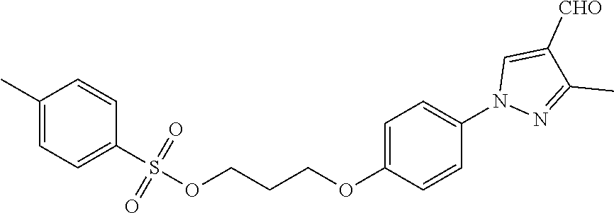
C1=C(OCCCOS(C2=CC=C(C)C=C2)(=O)=O)C=CC(N2N=C(C)C([CHO])=C2)=C1
